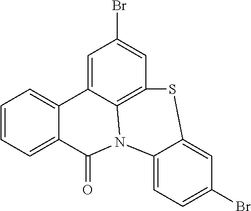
C1=CC=C2C(=C1)C1=CC(Br)=CC3=C1N(C2=O)C1=CC=C(Br)C=C1S3
